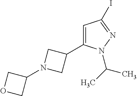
C1=C(C2CN(C3COC3)C2)N(C(C)C)N=C1I
